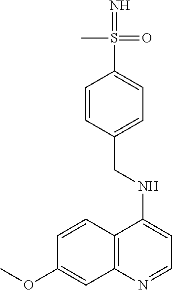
C1=CC2=C(C=C1OC)N=CC=C2NCC1=CC=C(S(=N)(=O)C)C=C1
